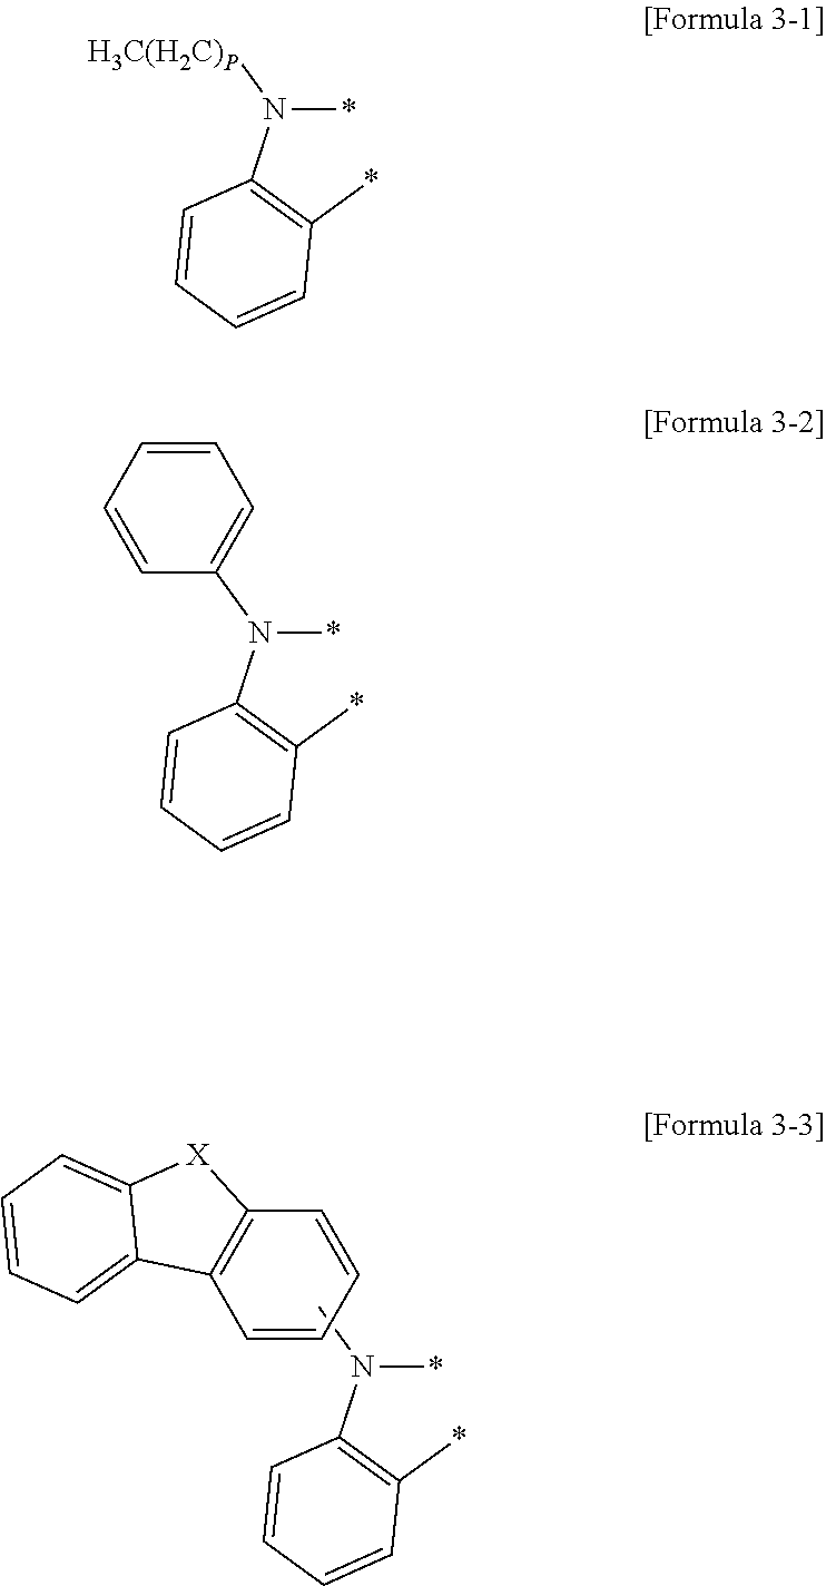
*N(C1=C(*)C=CC=C1)[H3C(H2C)P].*N(C1=C(*)C=CC=C1)C1=CC=CC=C1.*N(C1=C(*)C=CC=C1)C.C1=CC=CC2=C1C1=CC=CC=C1[X]2
